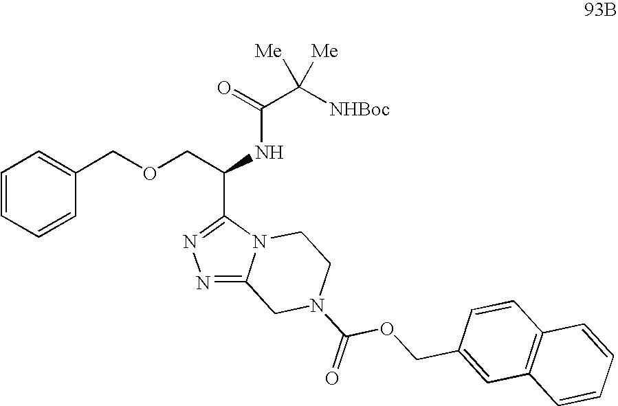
C1=CC=CC(COCC(NC(C([NHBoc])([Me])[Me])=O)C2=NN=C3N2CCN(C(=O)OCC2=CC4=C(C=C2)C=CC=C4)C3)=C1
